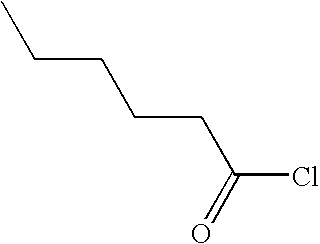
C(CCCC(Cl)=O)C
